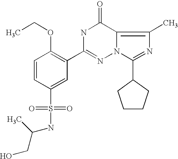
C(CO)(C)NS(C1=CC(C2=NN3C(=C(C)N=C3C3CCCC3)C(=O)N2)=C(OCC)C=C1)(=O)=O
